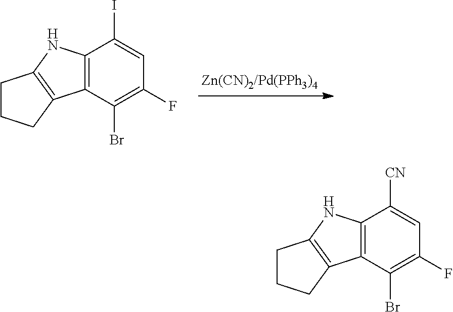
C12=C(C(Br)=C(F)C=C1I)C1=C(N2)CCC1.C12=C(C(Br)=C(F)C=C1[CN])C1=C(N2)CCC1
